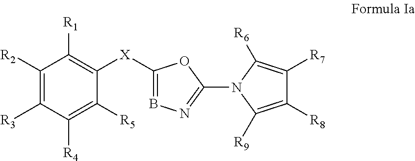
[X](C1=C([R1])C([R2])=C([R3])C([R4])=C1[R5])C1=BN=C(N2C([R6])=C([R7])C([R8])=C2[R9])O1
